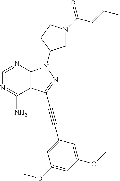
C1=NC2=C(C(N)=N1)C(C#CC1=CC(OC)=CC(OC)=C1)=NN2C1CN(C(C=CC)=O)CC1
